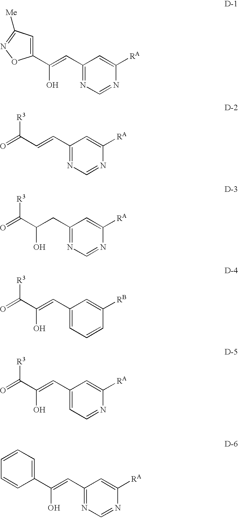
C1(C=C(O)C2=CC([Me])=NO2)=NC=NC([RA])=C1.C1(C=CC(=O)[R3])=NC=NC([RA])=C1.C1(CC(C(=O)[R3])O)=NC=NC([RA])=C1.C1(C=C(C(=O)[R3])O)=CC=CC([RB])=C1.C1(C=C(C(=O)[R3])O)=CC=NC([RA])=C1.C1(C=C(C2=CC=CC=C2)O)=NC=NC([RA])=C1
